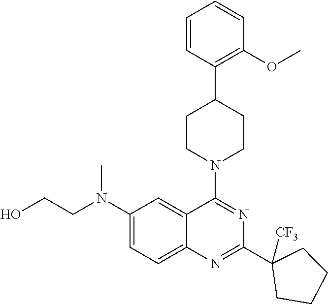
C1=CC(C2CCN(C3=NC(C4([CF3])CCCC4)=NC4=CC=C(N(CCO)C)C=C34)CC2)=C(OC)C=C1
